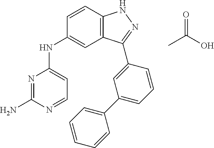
N1=C(N)N=CC=C1NC1=CC2=C(C=C1)NN=C2C1=CC(C2=CC=CC=C2)=CC=C1.CC(O)=O
